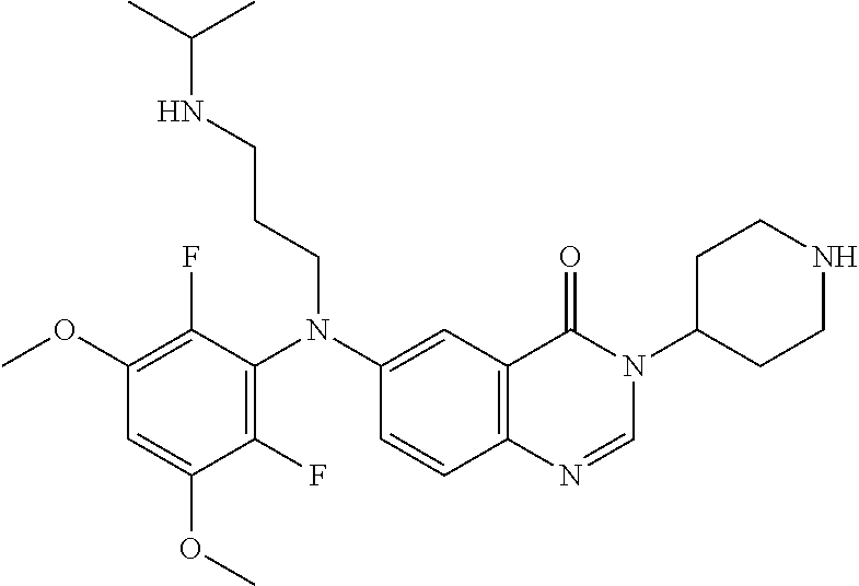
C1(F)=C(N(C2=CC3=C(C=C2)N=CN(C2CCNCC2)C3=O)CCCNC(C)C)C(F)=C(OC)C=C1OC
